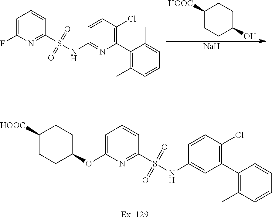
C1([HOOC])CCC(O)CC1.[Na].C1=C(F)N=C(S(NC2=NC(C3=C(C)C=CC=C3C)=C(Cl)C=C2)(=O)=O)C=C1.C1=C(OC2CCC([HOOC])CC2)N=C(S(NC2=CC(C3=C(C)C=CC=C3C)=C(Cl)C=C2)(=O)=O)C=C1
